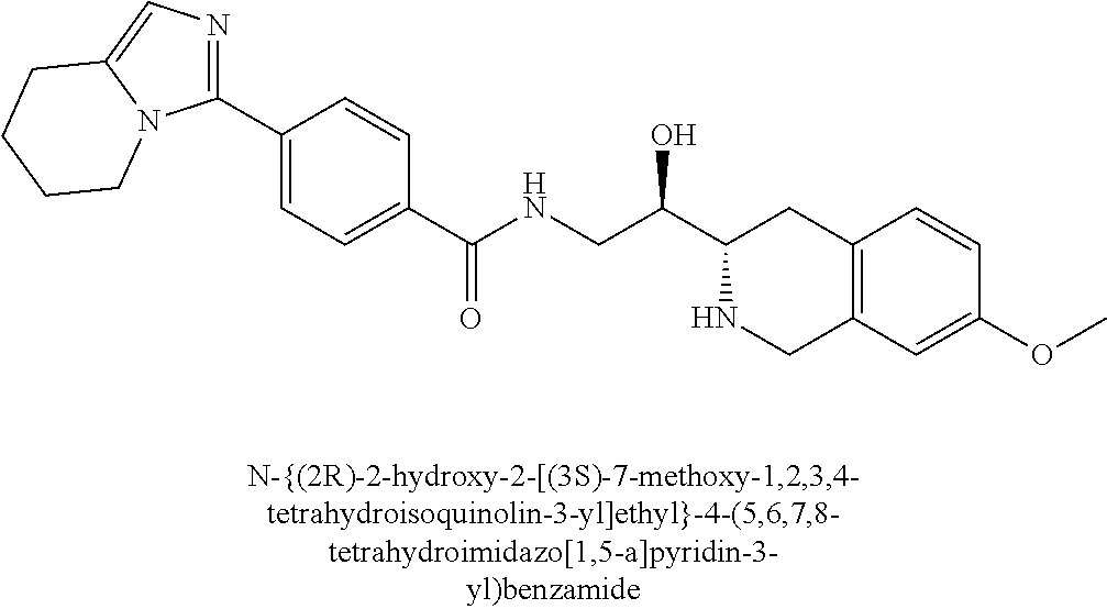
C1(C2=CC=C(C(NCC(C3NCC4=C(C3)C=CC(OC)=C4)O)=O)C=C2)=NC=C2N1CCCC2
